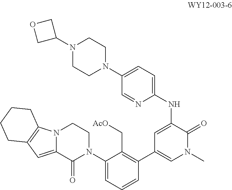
C1(NC2=CC(C3=C(C[AcO])C(N4CCN5C(=CC6=C5CCCC6)C4=O)=CC=C3)=CN(C)C2=O)=CC=C(N2CCN(C3COC3)CC2)C=N1
